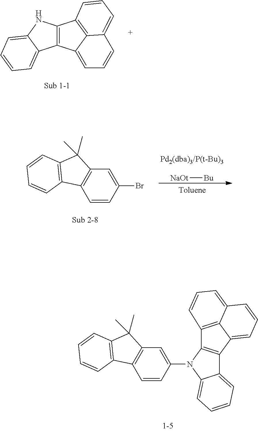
C12=C(C3=CC=CC=C3N1)C1=CC=CC3=CC=CC2=C31.[NaOt][Bu].C1=CC(Br)=CC2=C1C1=C(C2(C)C)C=CC=C1.C1=CC(N2C3=C(C4=CC=CC=C42)C2=CC=CC4=CC=CC3=C24)=CC2=C1C1=C(C2(C)C)C=CC=C1
